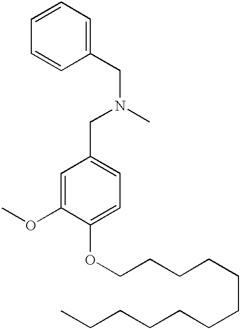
N(CC1=CC=C(OCCCCCCCCCCCC)C(OC)=C1)(CC1=CC=CC=C1)C
